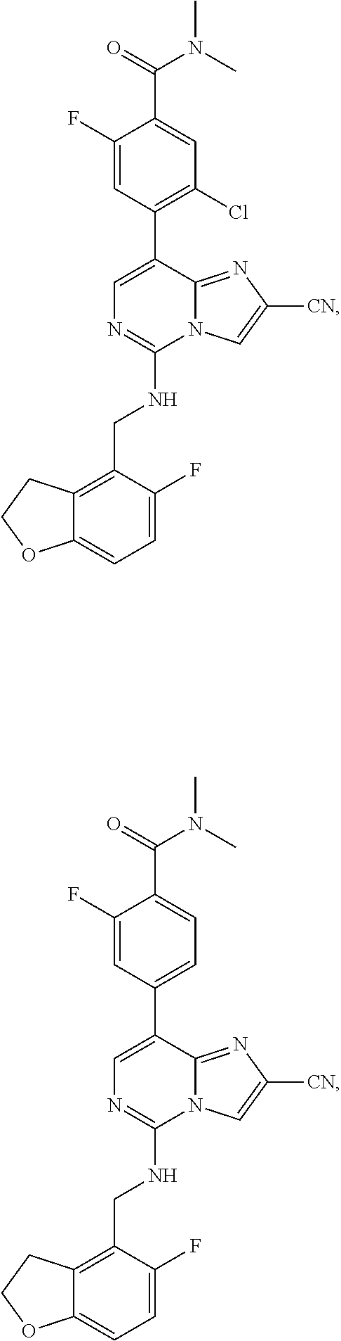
C1=C(F)C(CNC2=NC=C(C3=C(Cl)C=C(C(N(C)C)=O)C(F)=C3)C3=NC([CN])=CN23)=C2C(=C1)OCC2.C1=C(F)C(CNC2=NC=C(C3=CC=C(C(N(C)C)=O)C(F)=C3)C3=NC([CN])=CN23)=C2C(=C1)OCC2
